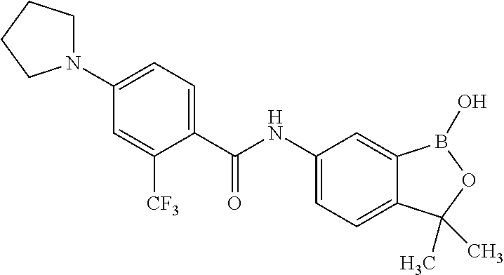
C1(NC(C2=CC=C(N3CCCC3)C=C2[CF3])=O)=CC=C2C(=C1)B(O)OC2(C)C
